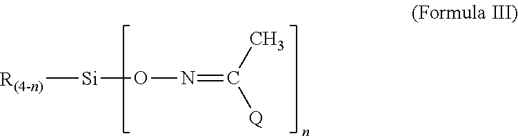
[Si](ON=C([Q])C)[R(4-n)]
